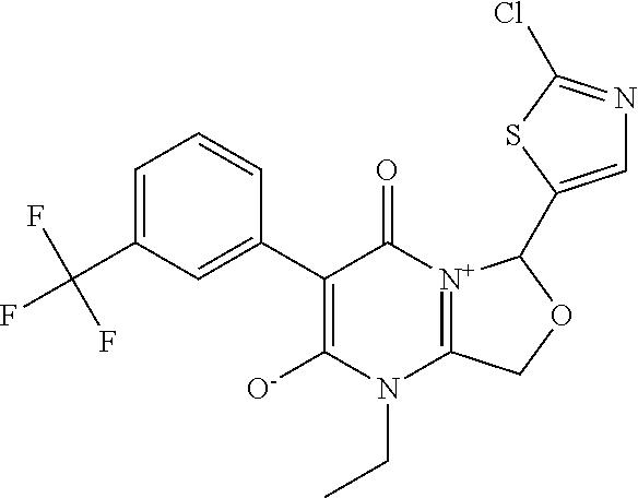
C1(C2=CC(C(F)(F)F)=CC=C2)=C([O-])N(CC)C2=[N+](C1=O)C(C1=CN=C(Cl)S1)OC2
